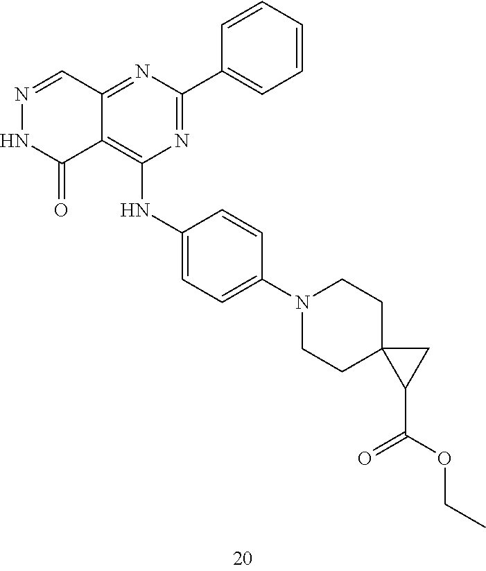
N1=CC2=NC(C3=CC=CC=C3)=NC(NC3=CC=C(N4CCC5(CC4)C(C(OCC)=O)C5)C=C3)=C2C(=O)N1
